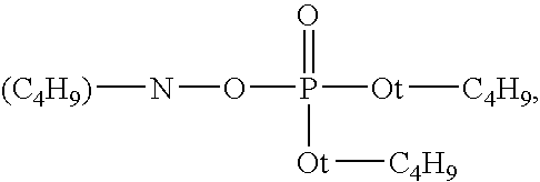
[(C4H9)]NOP(=O)([Ot][C4H9])[Ot][C4H9]
